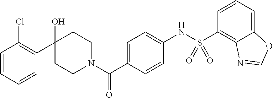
C1CN(C(C2=CC=C(NS(C3=C4C(=CC=C3)OC=N4)(=O)=O)C=C2)=O)CCC1(O)C1=C(Cl)C=CC=C1
